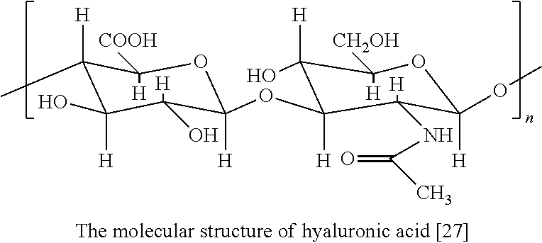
C1([H])(C)C([H])(O)C([H])(O)C(OC2([H])C([H])(O)C([H])([CH2OH])OC([H])(OC)C2([H])NC(C)=O)([H])OC1([H])[COOH]
